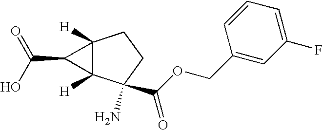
C12([H])C([H])(C(N)(C(OCC3=CC(F)=CC=C3)=O)CC1)C2C(O)=O
